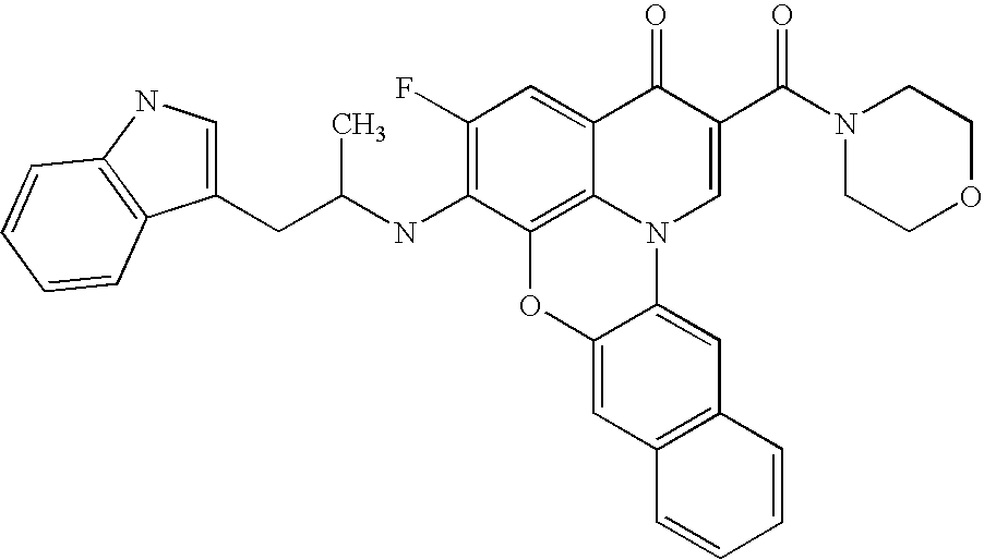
C12=C3C(=CC(F)=C1NC(CC1=CNC4=C1C=CC=C4)C)C(=O)C(C(N1CCOCC1)=O)=CN3C1=CC3=C(C=C1O2)C=CC=C3
